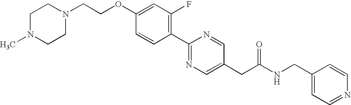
C1=CC(C2=NC=C(CC(NCC3=CC=NC=C3)=O)C=N2)=C(F)C=C1OCCN1CCN(C)CC1
